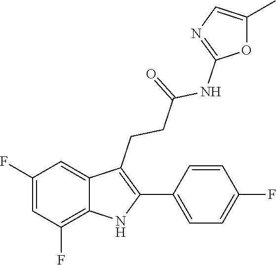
N1=C(NC(CCC2=C(C3=CC=C(F)C=C3)NC3=C(F)C=C(F)C=C23)=O)OC(C)=C1
